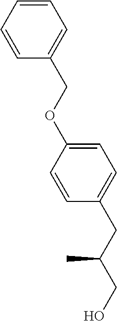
C1=CC(CC(CO)C)=CC=C1OCC1=CC=CC=C1
